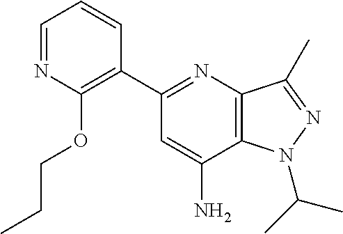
C1=NC(OCCC)=C(C2=NC3=C(C(N)=C2)N(C(C)C)N=C3C)C=C1
